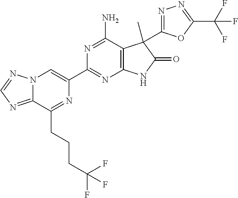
C12=NC=NN1C=C(C1=NC3=C(C(N)=N1)C(C)(C1=NN=C(C(F)(F)F)O1)C(=O)N3)N=C2CCCC(F)(F)F
